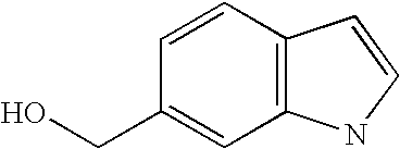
C1=CC(CO)=CC2=C1C=CN2
